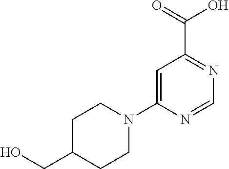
C1=C(N2CCC(CO)CC2)N=CN=C1C(=O)O
